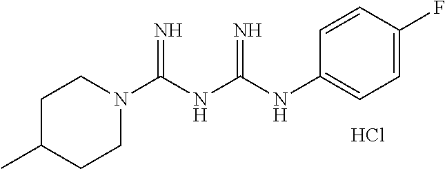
C1C(C)CCN(C(NC(NC2=CC=C(F)C=C2)=N)=N)C1.Cl
